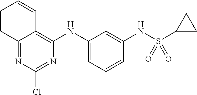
C12=NC(Cl)=NC(NC3=CC=CC(NS(C4CC4)(=O)=O)=C3)=C1C=CC=C2
